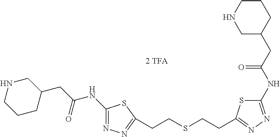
C1(NC(=O)CC2CNCCC2)=NN=C(CCSCCC2=NN=C(NC(=O)CC3CCCNC3)S2)S1
